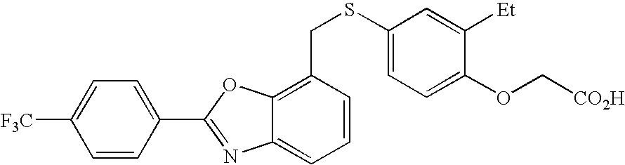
C1=C(C2=NC3=CC=CC(CSC4=CC=C(OC[CO2H])C([Et])=C4)=C3O2)C=CC([F3C])=C1
